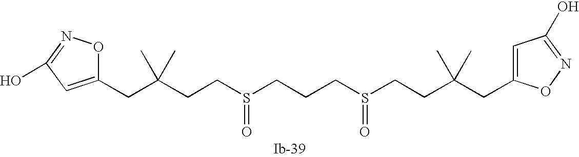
C(C(CCS(CCCS(CCC(CC1=CC(O)=NO1)(C)C)=O)=O)(C)C)C1=CC(O)=NO1
